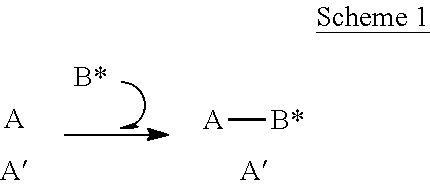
[A].[A][B*].[B*]
